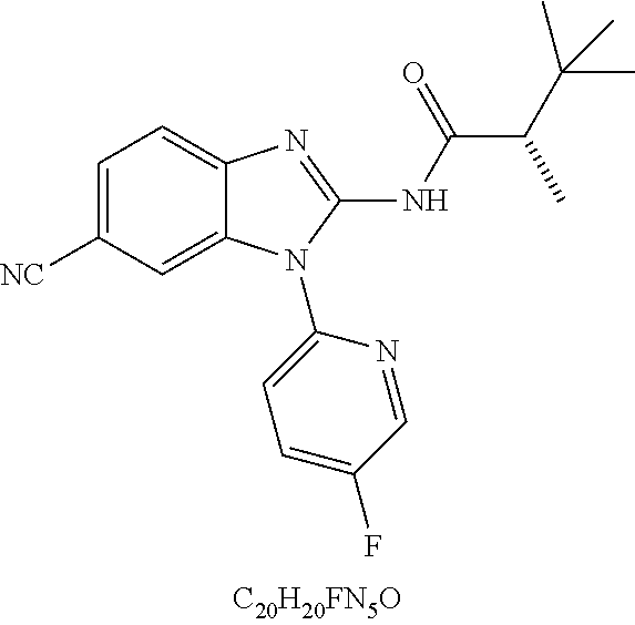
C1=C([CN])C=C2C(=C1)N=C(NC(=O)C(C(C)(C)C)C)N2C1=CC=C(F)C=N1
